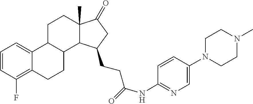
C12(C)C(=O)CC(CCC(=O)NC3=NC=C(N4CCN(C)CC4)C=C3)C1C1C(C3=CC=CC(F)=C3CC1)CC2
